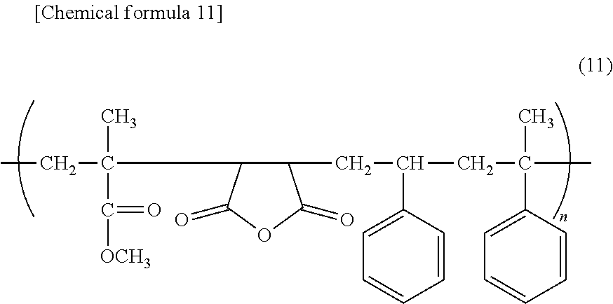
CCC(C)(C([OCH3])=O)C1C(CC(CC(C)(C)C2=CC=CC=C2)C2=CC=CC=C2)C(=O)OC1=O
